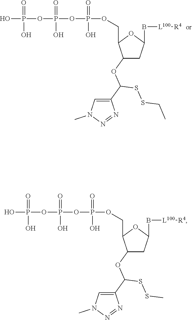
OP(OP(OP(=O)(O)OCC1C(OC(C2=CN(C)N=N2)SSC)CC(B[L100][R4])O1)(=O)O)(=O)O.OP(OP(OP(=O)(O)OCC1C(OC(C2=CN(C)N=N2)SSCC)CC(B[L100][R4])O1)(=O)O)(=O)O
